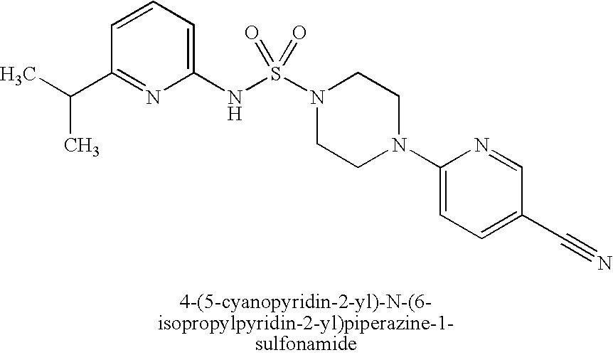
C1=CC=C(NS(N2CCN(C3=CC=C(C#N)C=N3)CC2)(=O)=O)N=C1C(C)C
